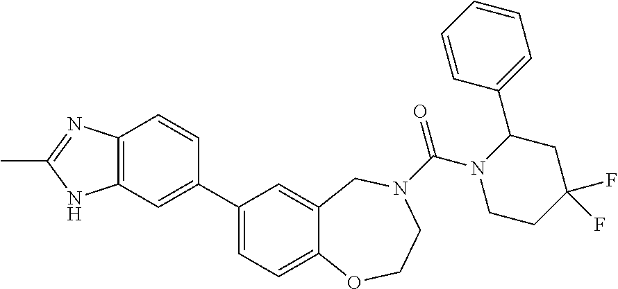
C1(C2=CC3=C(C=C2)N=C(C)N3)=CC=C2C(=C1)CN(C(N1CCC(F)(F)CC1C1=CC=CC=C1)=O)CCO2
